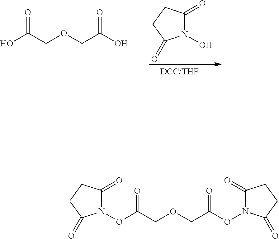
N1(O)C(=O)CCC1=O.[DCC/THF].OC(COCC(O)=O)=O.C(COCC(ON1C(=O)CCC1=O)=O)(ON1C(=O)CCC1=O)=O
